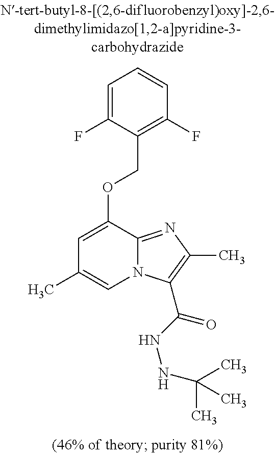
C1=C(F)C(COC2=CC(C)=CN3C2=NC(C)=C3C(NNC(C)(C)C)=O)=C(F)C=C1
